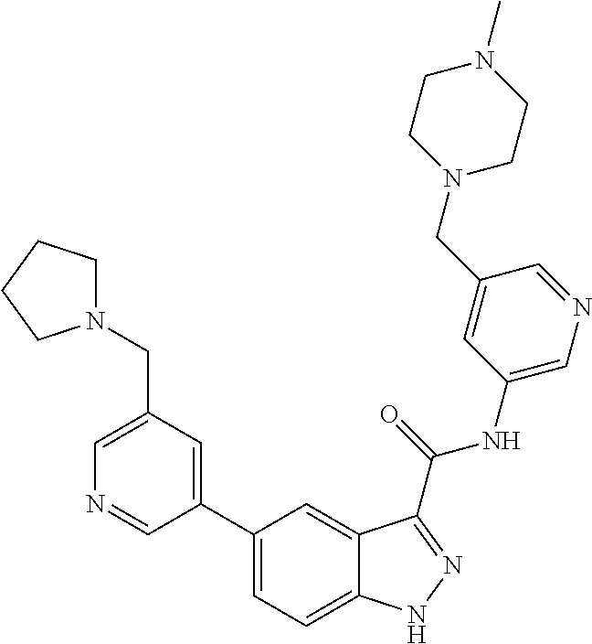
C1(CN2CCCC2)=CN=CC(C2=CC=C3C(=C2)C(C(NC2=CN=CC(CN4CCN(C)CC4)=C2)=O)=NN3)=C1
